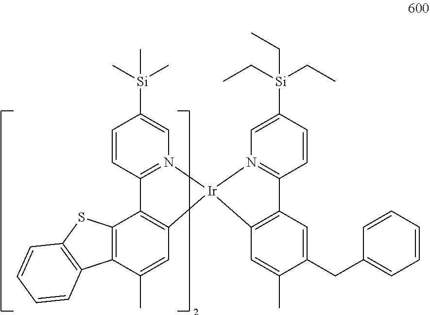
C1=CC2=N(C=C1[Si](C)(C)C)[Ir]1(C3=C2C2=C(C(C)=C3)C3=C(S2)C=CC=C3)N2=C(C=CC([Si](CC)(CC)CC)=C2)C2=C1C=C(C)C(CC1=CC=CC=C1)=C2
